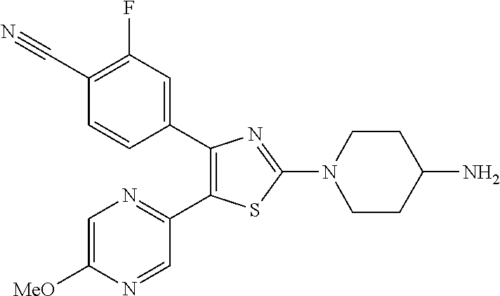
C1(C2=CC(F)=C(C#N)C=C2)=C(C2=NC=C([OMe])N=C2)SC(N2CCC(N)CC2)=N1
